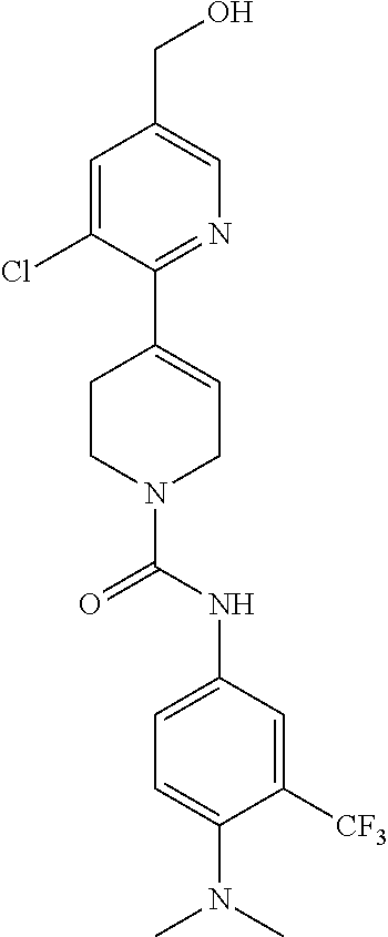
C1=C(Cl)C(C2=CCN(C(NC3=CC=C(N(C)C)C([CF3])=C3)=O)CC2)=NC=C1CO
